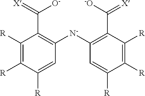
C1([R])=C([R])C([R])=CC([N-]C2=C(C([-O])=[X])C([R])=C([R])C([R])=C2)=C1C([O-])=[X]
